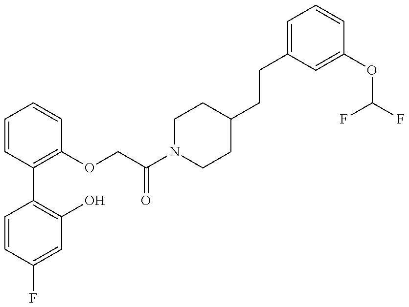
C1=CC(F)=CC(O)=C1C1=C(OCC(N2CCC(CCC3=CC=CC(OC(F)F)=C3)CC2)=O)C=CC=C1
